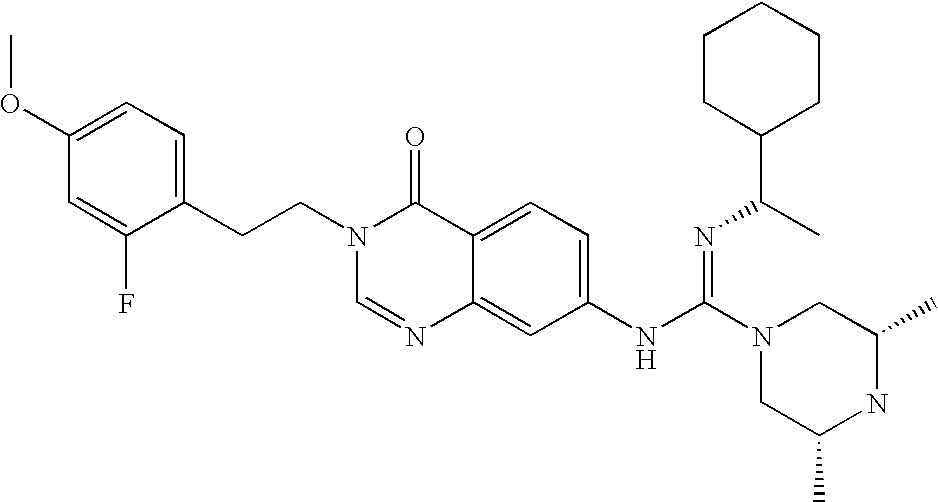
C(N1C=NC2=CC(NC(=NC(C3CCCCC3)C)N3CC(C)NC(C)C3)=CC=C2C1=O)CC1=CC=C(OC)C=C1F
